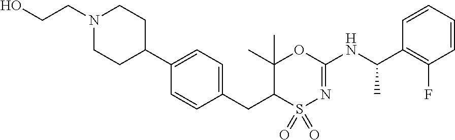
C1=C(C2CCN(CCO)CC2)C=CC(CC2C(C)(C)OC(NC(C3=C(F)C=CC=C3)C)=NS2(=O)=O)=C1
